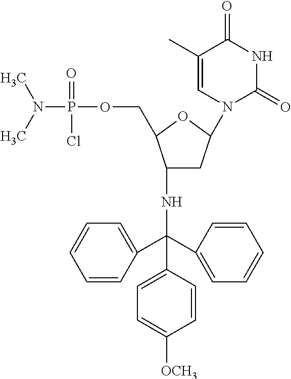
CN(C)P(OCC1C(NC(C2=CC=CC=C2)(C2=CC=CC=C2)C2=CC=C([OCH3])C=C2)CC(N2C(=O)NC(=O)C(C)=C2)O1)(=O)Cl
